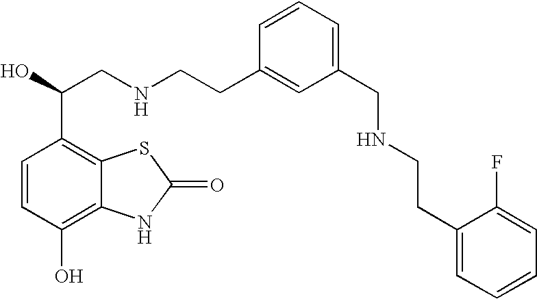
C1=CC(O)=C2C(=C1C(O)CNCCC1=CC(CNCCC3=CC=CC=C3F)=CC=C1)SC(=O)N2
